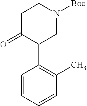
C1=CC=CC(C)=C1C1CN([Boc])CCC1=O
